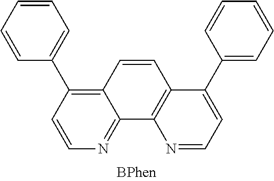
C1=CC(C2=C3C(=NC=C2)C2=C(C=C3)C(C3=CC=CC=C3)=CC=N2)=CC=C1
